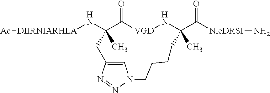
[DIIRNIARHLA](NC1(C)C(=O)[VGD]NC(C(=O)[NleDRSI]N)(C)CCCCN2C=C(C1)N=N2)[Ac]
